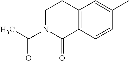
C1CN(C(C)=O)C(=O)C2=C1C=C(C)C=C2
